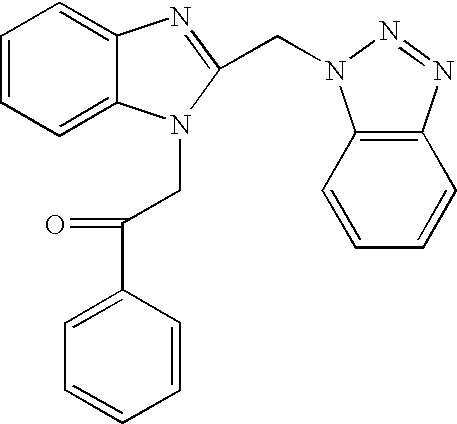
C1=CC=C2C(=C1)N=C(CN1C3=C(C=CC=C3)N=N1)N2CC(C1=CC=CC=C1)=O
